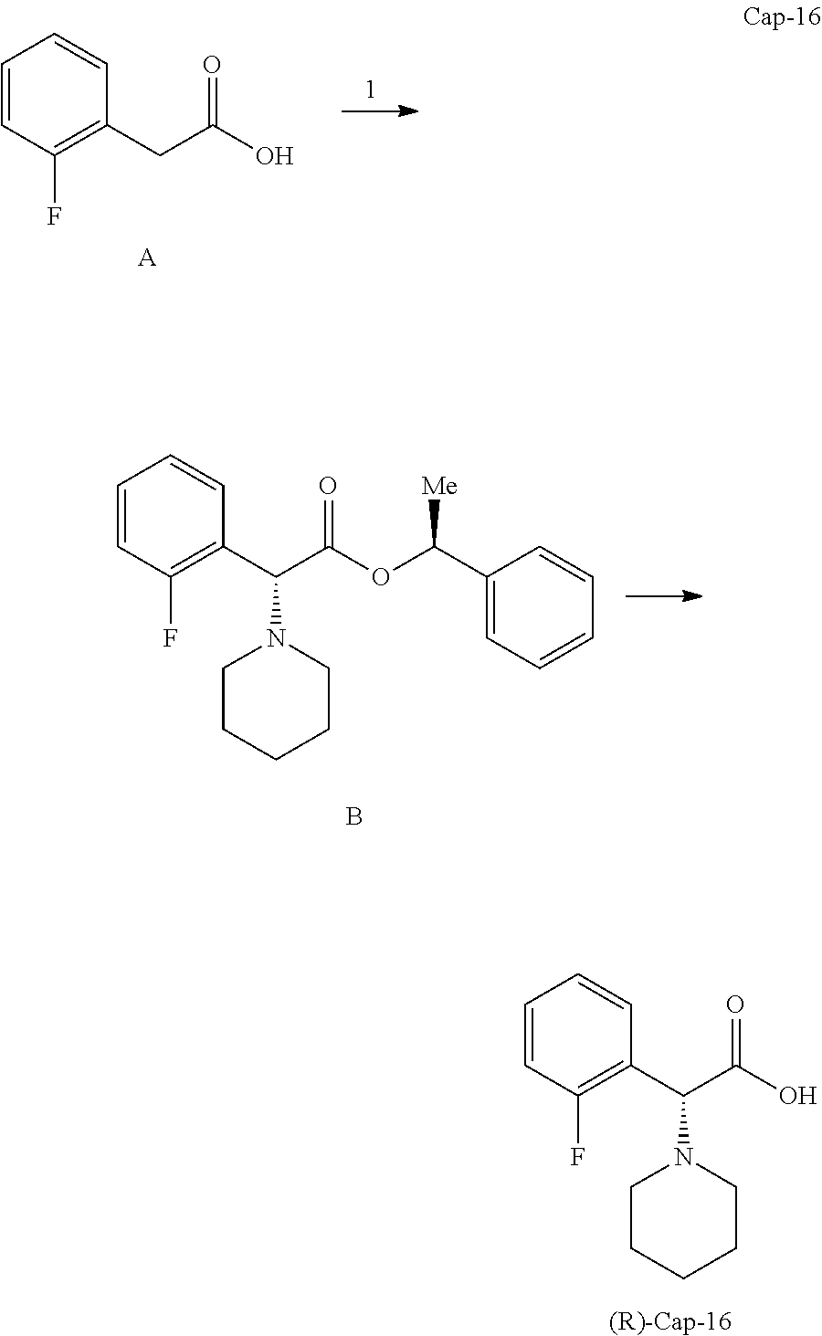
C1=CC(F)=C(C(C(O)=O)N2CCCCC2)C=C1.[(R)-Cap-16].C1=CC(F)=C(CC(O)=O)C=C1.[A].C1=CC(F)=C(C(C(OC(C2=CC=CC=C2)[Me])=O)N2CCCCC2)C=C1.B
